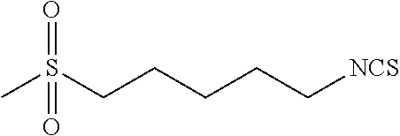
CS(CCCCC[NCS])(=O)=O
